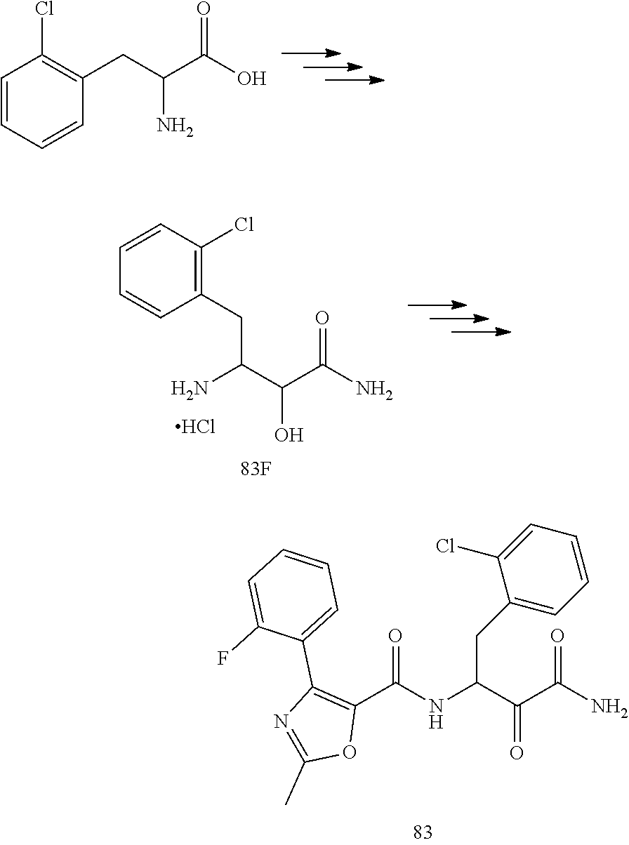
C(C(NC(=O)C1=C(C2=CC=CC=C2F)N=C(C)O1)C(C(=O)N)=O)C1=CC=CC=C1Cl.C1=CC=CC(CC(C(=O)O)N)=C1Cl.C1=CC(Cl)=C(CC(N)C(C(=O)N)O)C=C1.Cl
